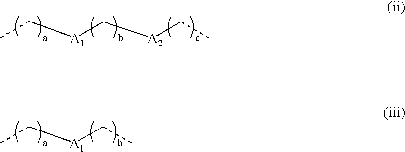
CC[A1]C[A2]CC.CC[A1]CC
